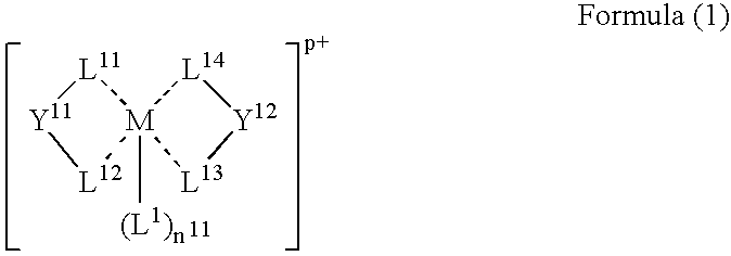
[L12]1[M]2([(L1)n])([L11][Y11]1)[L13][Y12][L14]2
